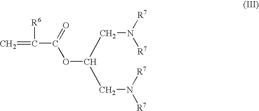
C=C([R6])C(=O)OC(CN([R7])[R7])CN([R7])[R7]
